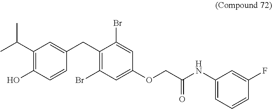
C1(C(C)C)=C(O)C=CC(CC2=C(Br)C=C(OCC(NC3=CC=CC(F)=C3)=O)C=C2Br)=C1
